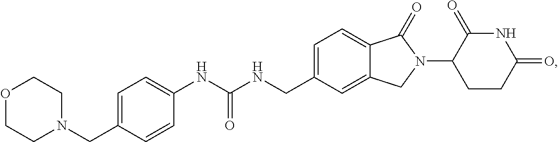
N1(CC2=CC=C(NC(NCC3=CC=C4C(=C3)CN(C3CCC(=O)NC3=O)C4=O)=O)C=C2)CCOCC1
